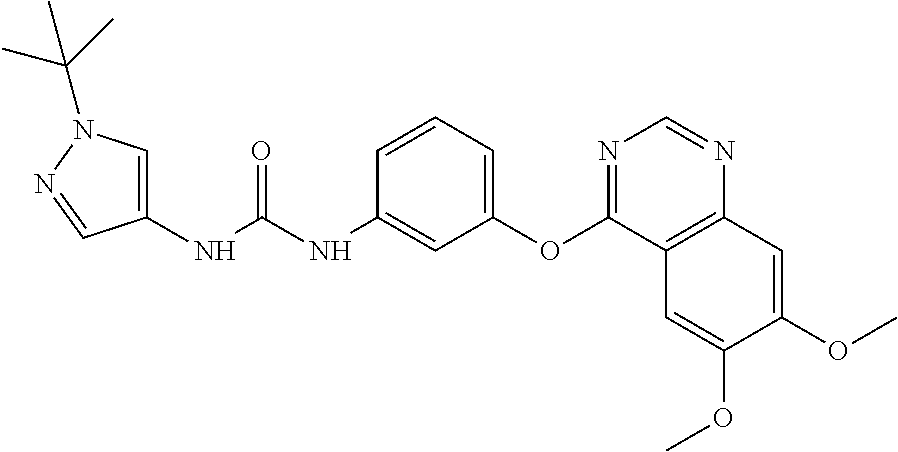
C1(NC(NC2=CC(OC3=NC=NC4=C3C=C(OC)C(OC)=C4)=CC=C2)=O)=CN(C(C)(C)C)N=C1
